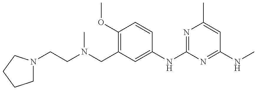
C1N(CCN(CC2=C(OC)C=CC(NC3=NC(C)=CC(NC)=N3)=C2)C)CCC1
